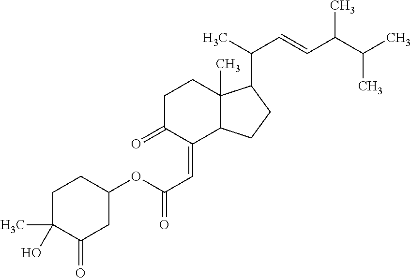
C1C(O)(C)C(=O)CC(OC(C=C2C3CCC(C(C=CC(C(C)C)C)C)C3(C)CCC2=O)=O)C1
